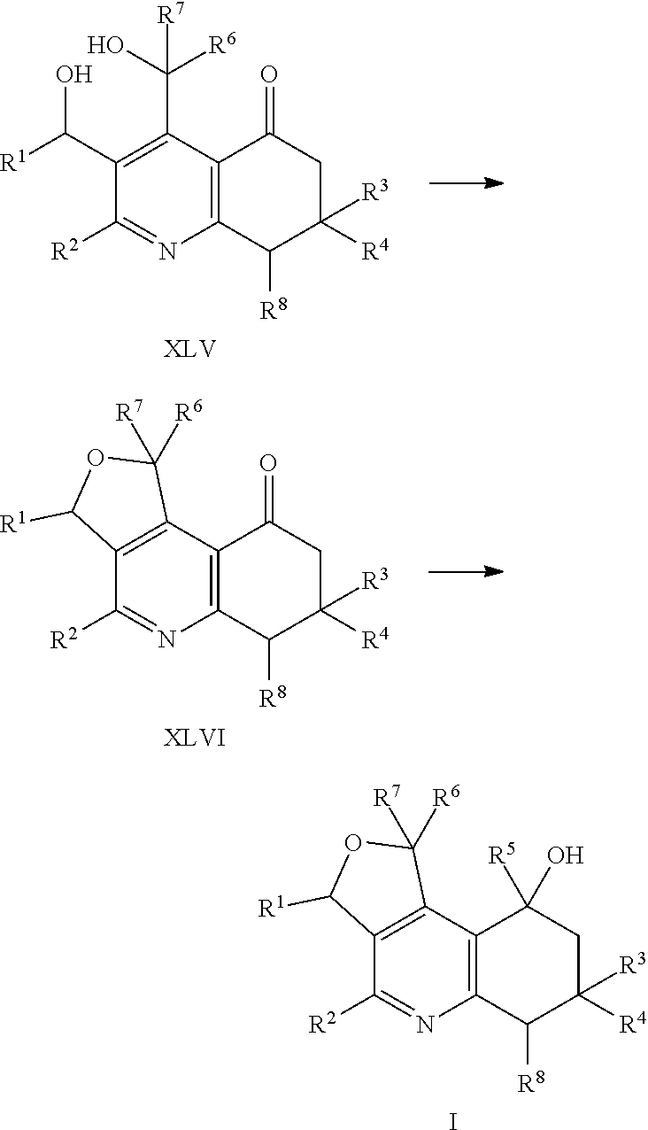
C1([R2])=NC2=C(C3=C1C([R1])OC3([R7])[R6])C(O)([R5])CC([R4])([R3])C2[R8].I.C1([R2])=NC2=C(C(C(O)([R6])[R7])=C1C([R1])O)C(=O)CC([R4])([R3])C2[R8].C1([R2])=NC2=C(C3=C1C([R1])OC3([R7])[R6])C(=O)CC([R4])([R3])C2[R8]
